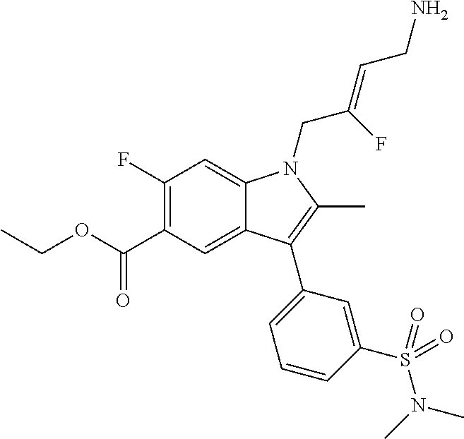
C1(F)=C(C(OCC)=O)C=C2C(=C1)N(CC(=CCN)F)C(C)=C2C1=CC=CC(S(N(C)C)(=O)=O)=C1
